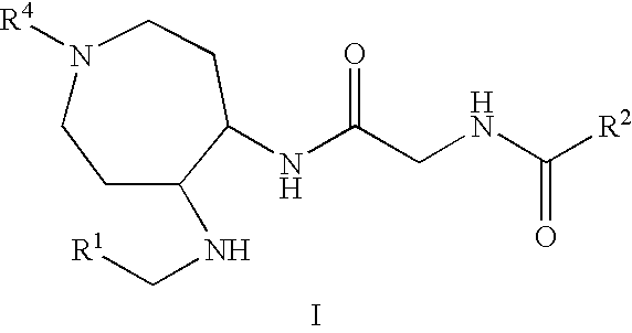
I.N(C(CNC([R2])=O)=O)C1C(NC[R1])CCN([R4])CC1
